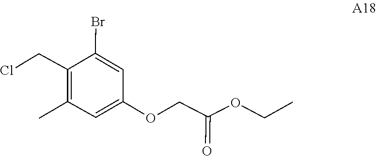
C1(C)=C(CCl)C(Br)=CC(OCC(OCC)=O)=C1
